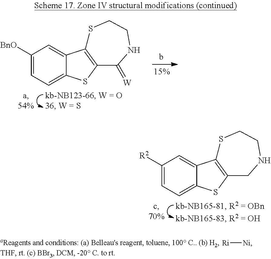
C1([BnO])=CC=C2C(=C1)C1=C(S2)C(=[W])NCCS1.C1([R2])=CC=C2C(=C1)C1=C(S2)CNCCS1.[Ni][Ri]
